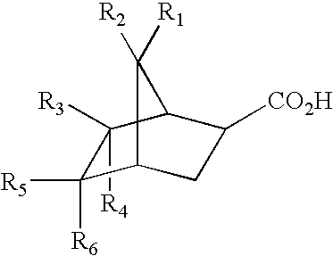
C1([R3])([R4])C([R5])([R6])C2CC([CO2H])C1C2([R2])[R1]
